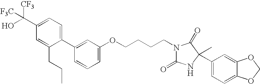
N1(CCCCOC2=CC=CC(C3=CC=C(C(O)([CF3])[F3C])C=C3CCC)=C2)C(=O)NC(C)(C2=CC=C3C(=C2)OCO3)C1=O
